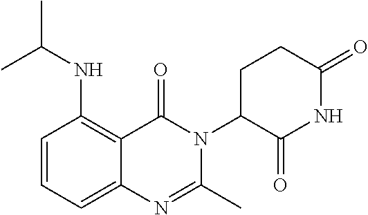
C1=CC=C2C(=C1NC(C)C)C(=O)N(C1C(=O)NC(=O)CC1)C(C)=N2
